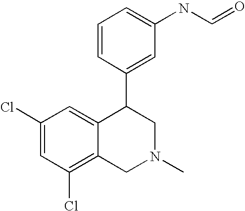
C1(Cl)=C2C(=CC(Cl)=C1)C(C1=CC(NC=O)=CC=C1)CN(C)C2
